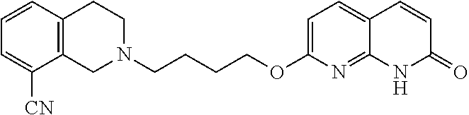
C1N(CCCCOC2=CC=C3C(=N2)NC(=O)C=C3)CCC2=C1C([CN])=CC=C2
